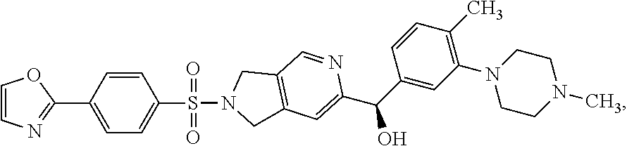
C1=C(C2=NC=CO2)C=CC(S(=O)(=O)N2CC3=C(C2)C=NC(C(C2=CC(N4CCN(C)CC4)=C(C)C=C2)O)=C3)=C1
